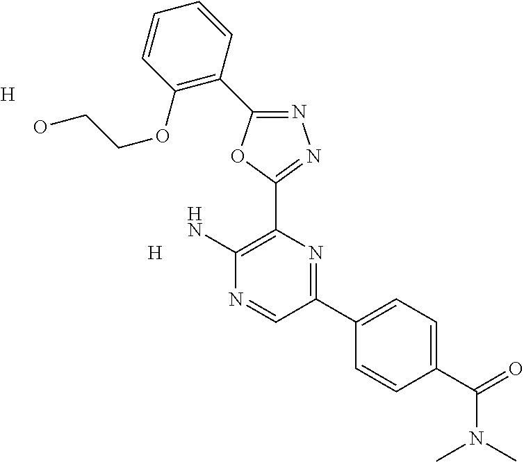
N1=C(C2=C(OCCO)C=CC=C2)OC(C2=C(N)N=CC(C3=CC=C(C(=O)N(C)C)C=C3)=N2)=N1.[H].[H]
